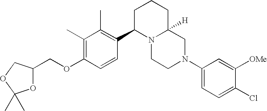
C1(C)=C(OCC2OC(C)(C)OC2)C=CC(C2N3C([H])(CCC2)CN(C2=CC=C(Cl)C([OMe])=C2)CC3)=C1C
